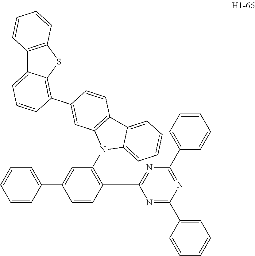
C12=C(SC3=C(C4=CC5=C(C=C4)C4=CC=CC=C4N5C4=C(C5=NC(C6=CC=CC=C6)=NC(C6=CC=CC=C6)=N5)C=CC(C5=CC=CC=C5)=C4)C=CC=C13)C=CC=C2
